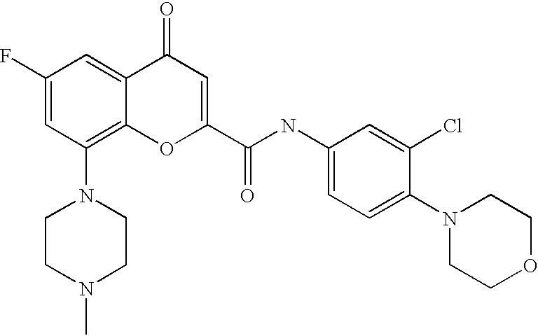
C1(F)=CC(N2CCN(C)CC2)=C2C(=C1)C(=O)C=C(C(NC1=CC=C(N3CCOCC3)C(Cl)=C1)=O)O2
